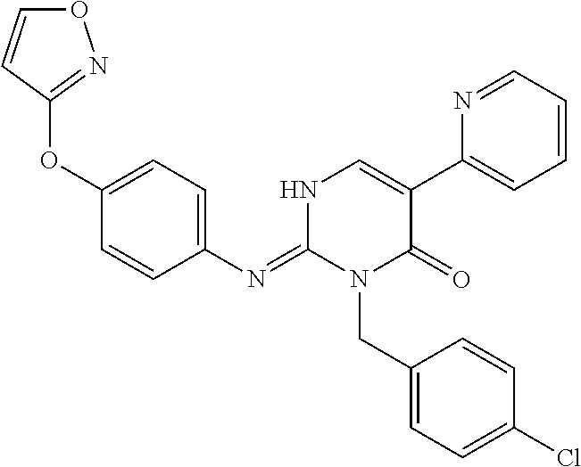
C1(N=C2N(CC3=CC=C(Cl)C=C3)C(=O)C(C3=CC=CC=N3)=CN2)=CC=C(OC2=NOC=C2)C=C1
